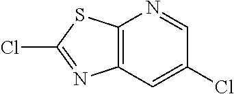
C12=C(SC(Cl)=N1)N=CC(Cl)=C2
